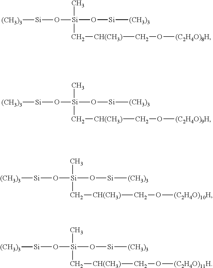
O([Si][(CH3)3])[Si](O[Si][(CH3)3])(C)C[CH(CH3)]CO[(C2H4O)8H].O([Si][(CH3)3])[Si](O[Si][(CH3)3])(C)C[CH(CH3)]CO[(C2H4O)9H].O([Si][(CH3)3])[Si](O[Si][(CH3)3])(C)C[CH(CH3)]CO[(C2H4O)10H].O([Si][(CH3)3])[Si](O[Si][(CH3)3])(C)C[CH(CH3)]CO[(C2H4O)11H]
